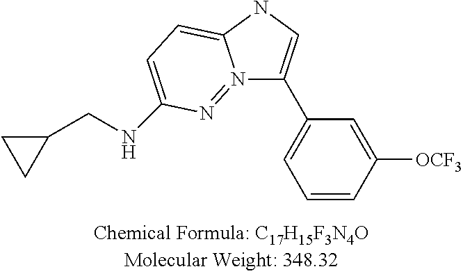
C1=CC([OCF3])=CC(C2=CNC3=CC=C(NCC4CC4)N=N23)=C1
